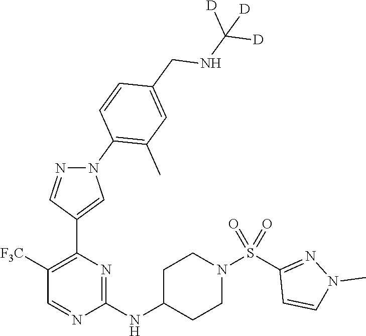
C1(NC2CCN(S(C3=NN(C)C=C3)(=O)=O)CC2)=NC(C2=CN(C3=C(C)C=C(CNC([D])([D])[D])C=C3)N=C2)=C([F3C])C=N1
